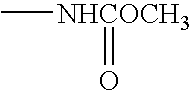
C[NHCOCH3]=O
